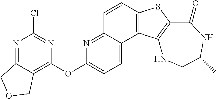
C1=CC2=C(C3=CC=C(OC4=C5C(=NC(Cl)=N4)COC5)N=C13)C1=C(S2)C(=O)NC(C)CN1
